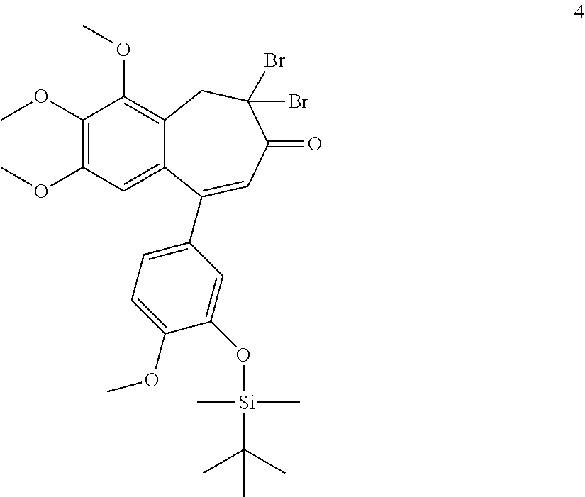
C1(OC)=C(OC)C=C2C(=C1OC)CC(Br)(Br)C(=O)C=C2C1=CC=C(OC)C(O[Si](C(C)(C)C)(C)C)=C1
